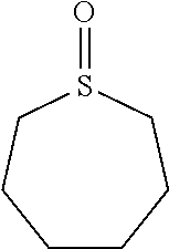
C1CCCS(=O)CC1
